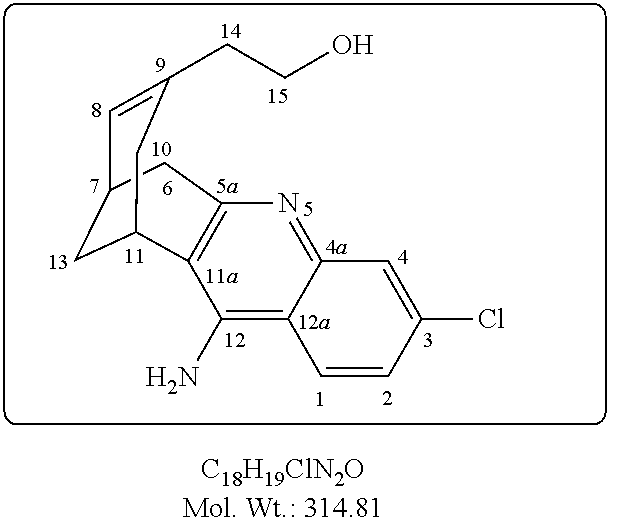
C1=C(CCO)CC2CC1CC1=C2C(N)=C2C(=N1)C=C(Cl)C=C2
